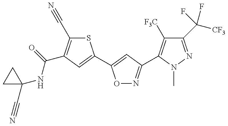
C1(NC(=O)C2=C(C#N)SC(C3=CC(C4=C([F3C])C(C([CF3])(F)F)=NN4C)=NO3)=C2)(C#N)CC1
